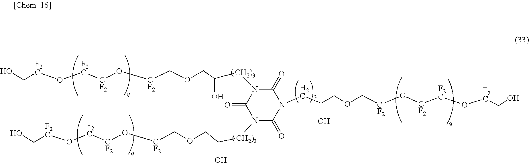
C(CN1C(=O)N([CH2)3]C(COC[CF2]O[CF2][F2C]O[F2C]CO)O)C(=O)N([CH2)3]C(COC[CF2]O[CF2][F2C]O[F2C]CO)O)C1=O)(O)COC[CF2]O[CF2][F2C]O[F2C]CO
